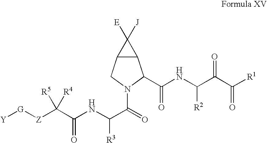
C(NC(C(=O)N1CC2C(C1C(NC(C(C([R1])=O)=O)[R2])=O)C2([E])[J])[R3])(C([Z][G][Y])([R5])[R4])=O
